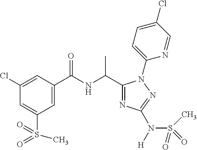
C1(C(C)NC(=O)C2=CC(S(C)(=O)=O)=CC(Cl)=C2)=NC(N(S(=O)(C)=O)[H])=NN1C1=CC=C(Cl)C=N1
